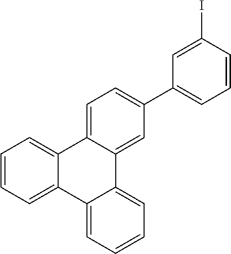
C12=CC=CC=C1C1=CC=CC=C1C1=CC(C3=CC=CC(I)=C3)=CC=C21
